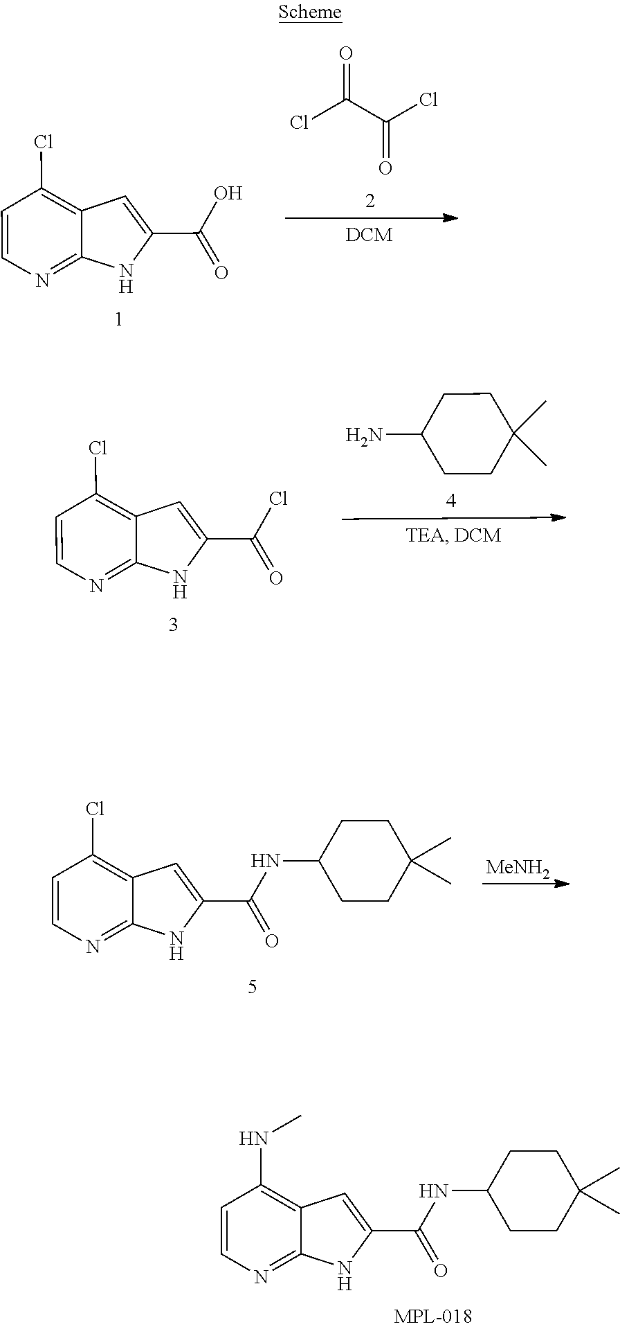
C1CC(N)CCC1(C)C.C12=NC=CC(Cl)=C1C=C(C(Cl)=O)N2.C12=NC=CC(NC)=C1C=C(C(NC1CCC(C)(C)CC1)=O)N2.ClC(C(Cl)=O)=O.C12=NC=CC(Cl)=C1C=C(C(O)=O)N2.C12=NC=CC(Cl)=C1C=C(C(NC1CCC(C)(C)CC1)=O)N2.[MeNH2]
